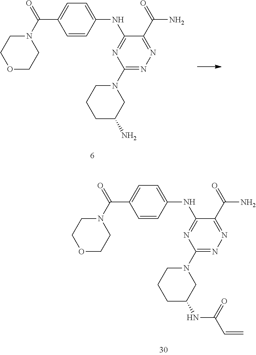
O1CCN(C(=O)C2=CC=C(NC3=NC(N4CCCC(N)C4)=NN=C3C(=O)N)C=C2)CC1.O1CCN(C(=O)C2=CC=C(NC3=NC(N4CCCC(NC(C=C)=O)C4)=NN=C3C(=O)N)C=C2)CC1
